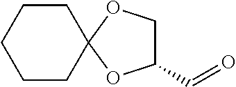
C1CCCCC12OC(C=O)CO2
